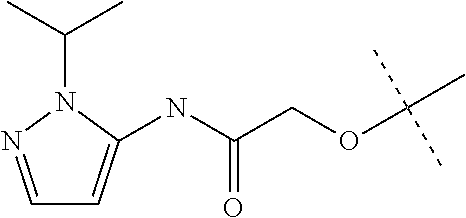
C1=NN(C(C)C)C(NC(COC(C)(C)C)=O)=C1
